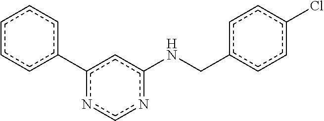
c1c(-c2cc(NCc3ccc(Cl)cc3)ncn2)cccc1
